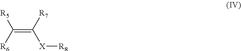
C(=C([R7])[X][R8])([R6])[R5]
